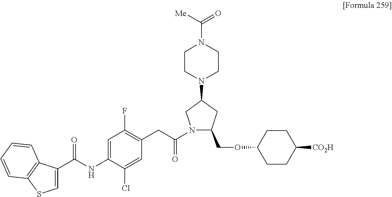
C1=C(NC(C2=CSC3=C2C=CC=C3)=O)C(Cl)=CC(CC(N2CC(N3CCN(C([Me])=O)CC3)CC2COC2CCC([CO2H])CC2)=O)=C1F
